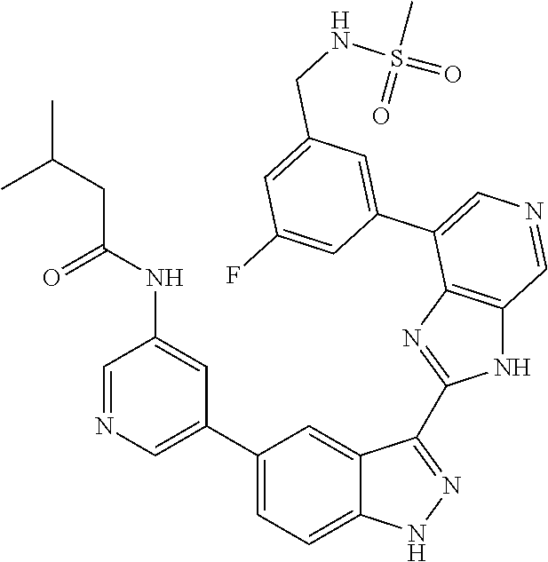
C1(C2=CN=CC(NC(CC(C)C)=O)=C2)=CC=C2C(=C1)C(C1=NC3=C(N1)C=NC=C3C1=CC(CNS(=O)(C)=O)=CC(F)=C1)=NN2
